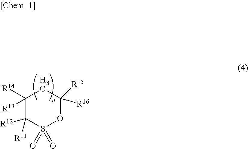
C1([R14])([R13])C([R12])([R11])S(=O)(=O)OC([R16])([R15])C1
